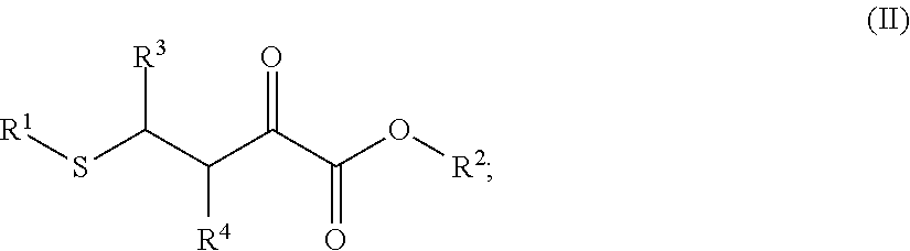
O=C(C(O[R2])=O)C(C(S[R1])[R3])[R4]
